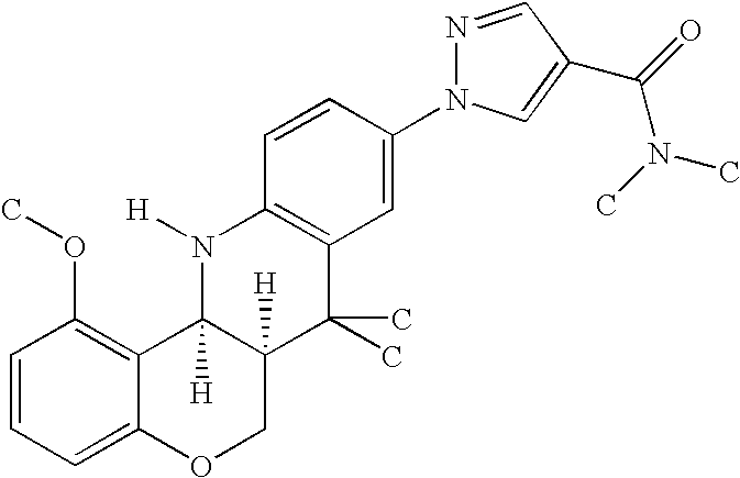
C12=CC=CC(OC)=C1C1([H])C([H])(CO2)C(C)(C)C2=C(N1[H])C=CC(N1N=CC(C(=O)N(C)C)=C1)=C2
